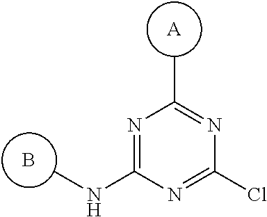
[A].CC1=NC(Cl)=NC(NC)=N1.B
